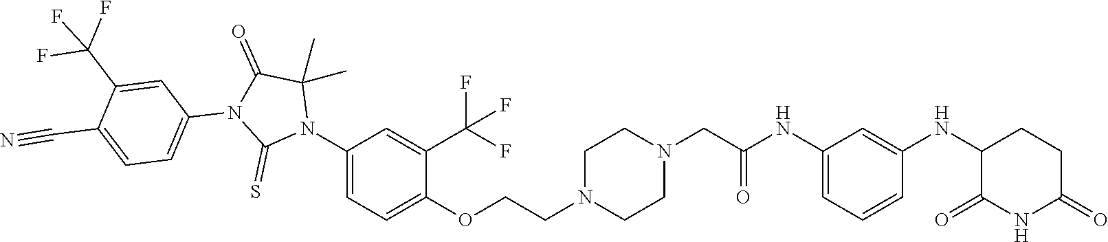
C1=C(NC(CN2CCN(CCOC3=CC=C(N4C(C)(C)C(=O)N(C5=CC=C(C#N)C(C(F)(F)F)=C5)C4=S)C=C3C(F)(F)F)CC2)=O)C=C(NC2C(=O)NC(=O)CC2)C=C1
